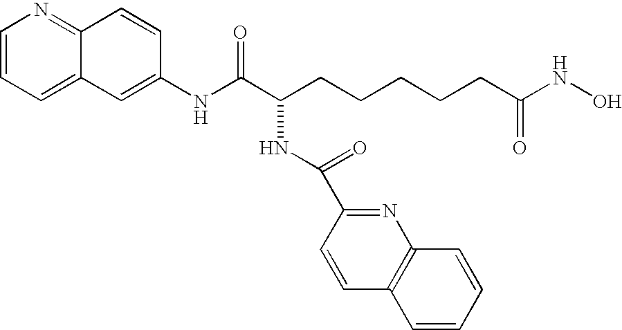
C1=CC=C2C(=N1)C=CC(NC(C(CCCCCC(NO)=O)NC(=O)C1=NC3=C(C=C1)C=CC=C3)=O)=C2
